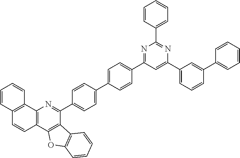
C1=CC2=C(C=C1)C1=C(C=C2)C2=C(C(C3=CC=C(C4=CC=C(C5=NC(C6=CC=CC=C6)=NC(C6=CC=CC(C7=CC=CC=C7)=C6)=C5)C=C4)C=C3)=N1)C1=C(O2)C=CC=C1
